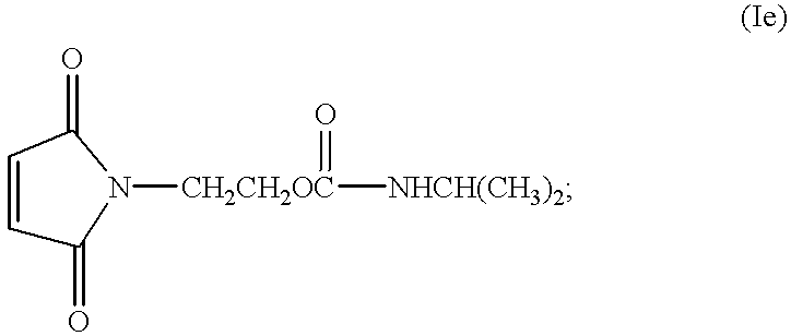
C1=CC(=O)N([CH2CH2OC](=O)[NHCH(CH3)2])C1=O
